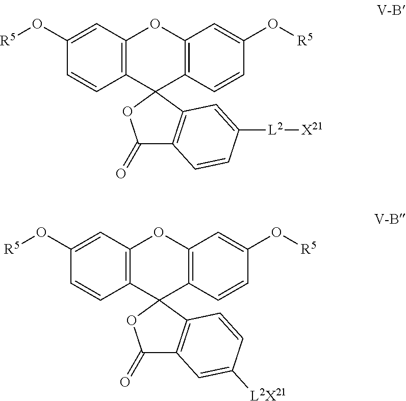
C1(O[R5])=CC2=C(C=C1)C1(C3=C(O2)C=C(O[R5])C=C3)C2=C(C(=O)O1)C=CC([L2][X21])=C2.C1(O[R5])=CC2=C(C=C1)C1(C3=C(O2)C=C(O[R5])C=C3)C2=C(C(=O)O1)C=C([L2X21])C=C2
